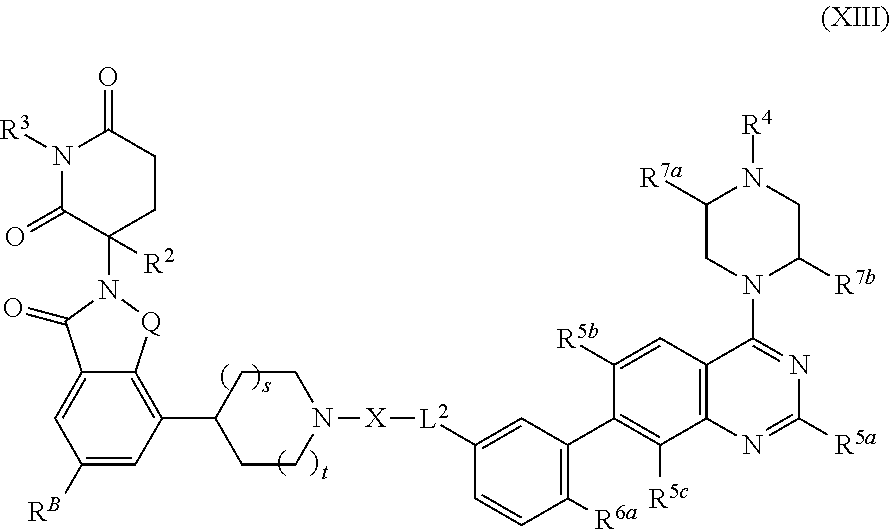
C1([R5b])=CC2=C(C([R5c])=C1C1=C([R6a])C=CC([L2][X]N3CCC(C4=C5C(=CC([RB])=C4)C(=O)N(C4([R2])CCC(=O)N([R3])C4=O)[Q]5)CC3)=C1)N=C([R5a])N=C2N1C([R7b])CN([R4])C([R7a])C1
